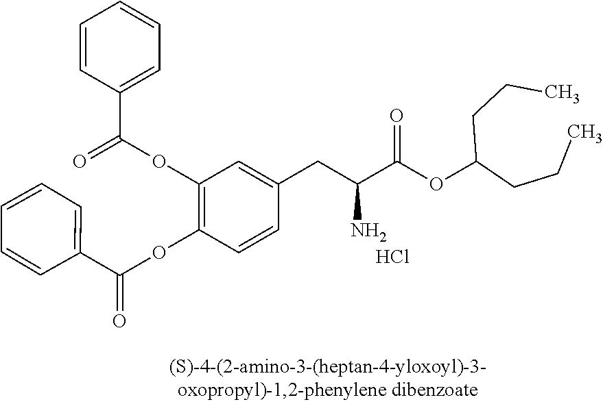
C1=C(C(OC2=C(OC(=O)C3=CC=CC=C3)C=C(CC(N)C(OC(CCC)CCC)=O)C=C2)=O)C=CC=C1.Cl
